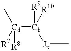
[Cd]([Cb]([R9])([R10])[Jx]C)(C)([R8])[R7]
